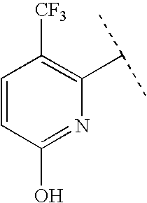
C1=CC(O)=NC(C(C)C)=C1[CF3]
